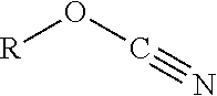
[R]OC#N
